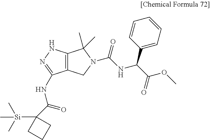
C12=C(NN=C1NC(=O)C1([Si](C)(C)C)CCC1)C(C)(C)N(C(NC(C1=CC=CC=C1)C(OC)=O)=O)C2
